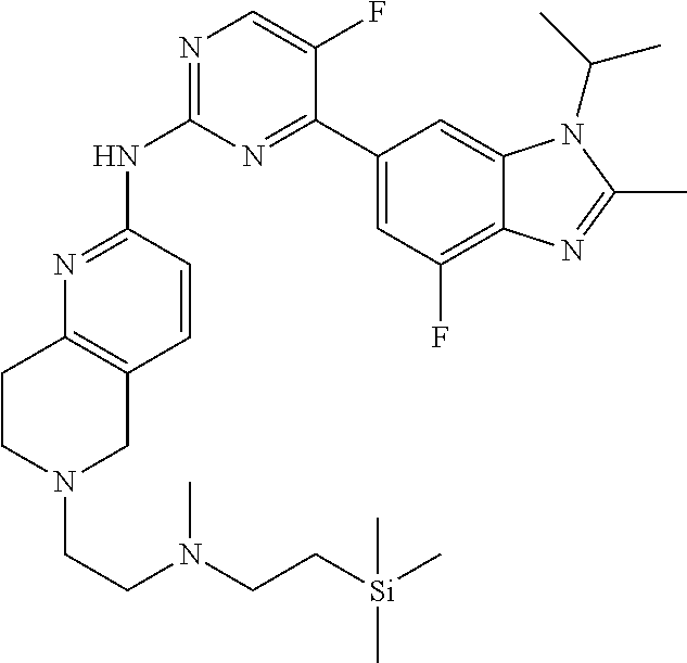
N1=C(NC2=NC=C(F)C(C3=CC(F)=C4C(=C3)N(C(C)C)C(C)=N4)=N2)C=CC2=C1CCN(CCN(CC[Si](C)(C)C)C)C2
